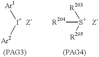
[Ar1][I+][Ar2].[Z-].[R203][S+]([R205])[R204].[Z-]
